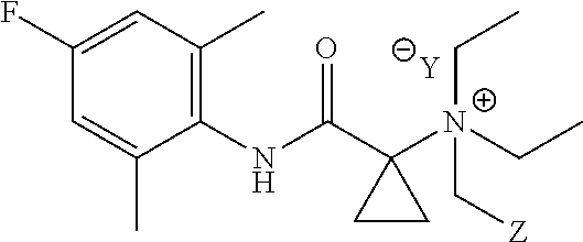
[Y].C1=C(C)C(NC(C2([N+](C[Z])(CC)CC)CC2)=O)=C(C)C=C1F
